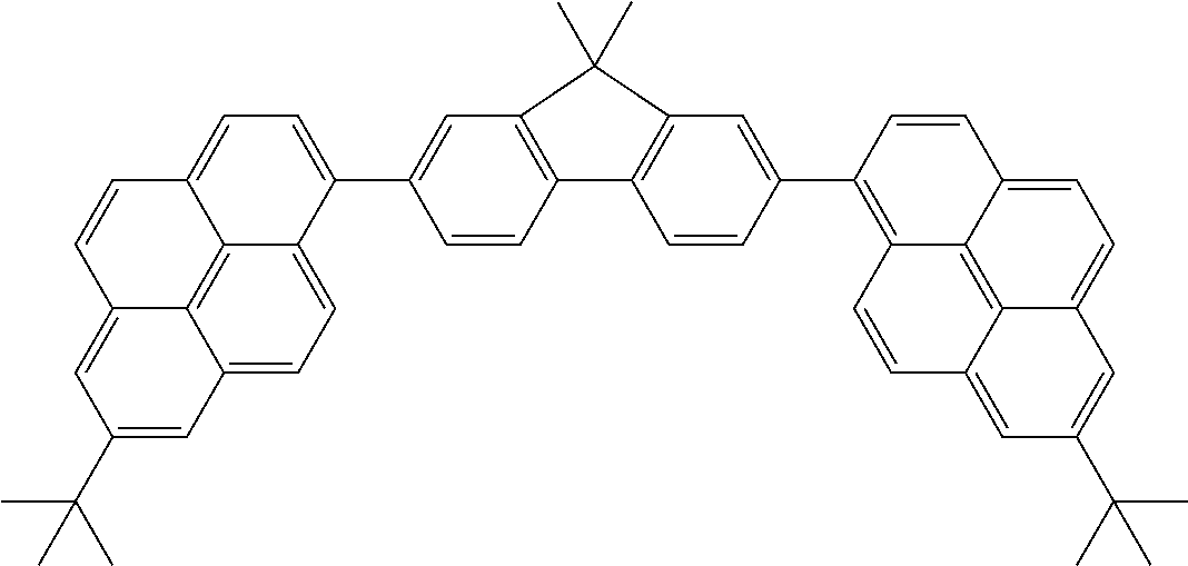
C12=CC=C3C4=C1C(=CC(C(C)(C)C)=C2)C=CC4=CC=C3C1=CC2=C(C=C1)C1=C(C2(C)C)C=C(C2=C3C4=C5C(=CC(C(C)(C)C)=CC5=CC=C4C=C2)C=C3)C=C1
